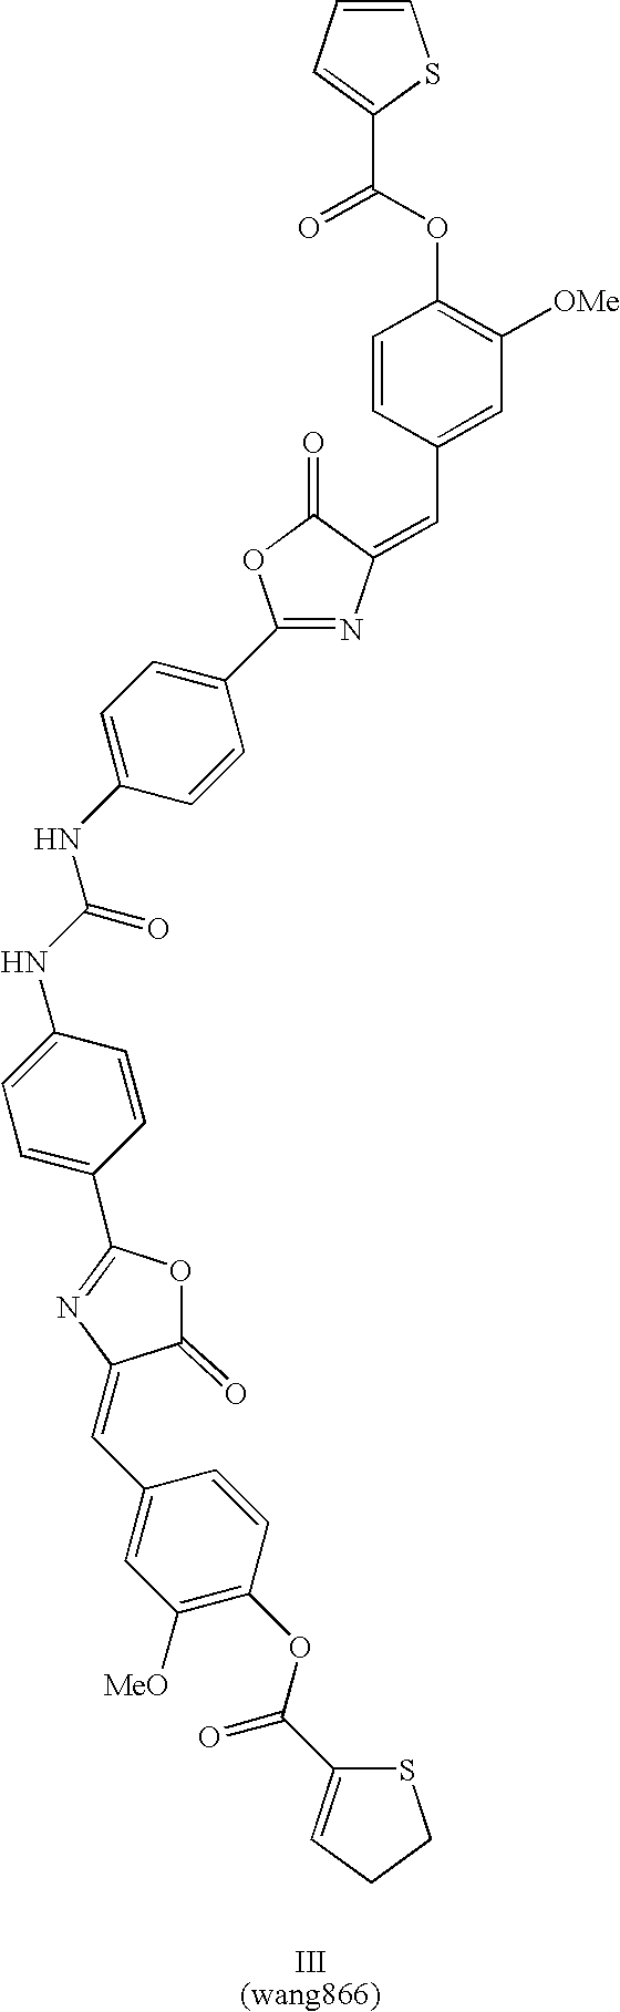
[III(wang866)].C1(C2=CC=C(NC(=O)NC3=CC=C(C4=NC(=CC5=CC([MeO])=C(OC(=O)C6=CCCS6)C=C5)C(=O)O4)C=C3)C=C2)=NC(=CC2=CC([OMe])=C(OC(=O)C3=CC=CS3)C=C2)C(=O)O1
